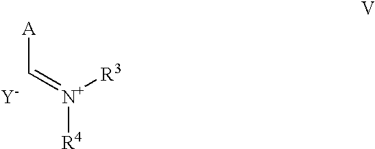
[A]C=[N+]([R4])[R3].[Y]
